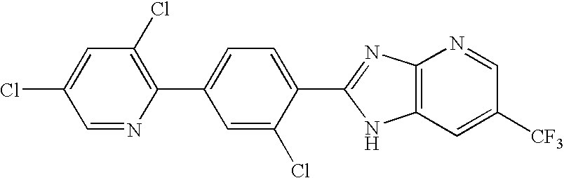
C1=NC(C2=CC=C(C3=NC4=C(N3)C=C([CF3])C=N4)C(Cl)=C2)=C(Cl)C=C1Cl
